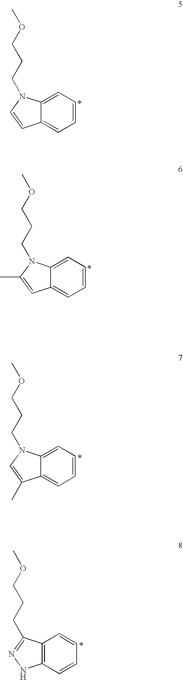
C1=CC=C2C(=C1)C(C)=CN2CCCOC.C1=CC2=C(C=C1)C(CCCOC)=NN2.C1=CC=C2C(=C1)C=CN2CCCOC.C1=CC=C2C(=C1)C=C(C)N2CCCOC
